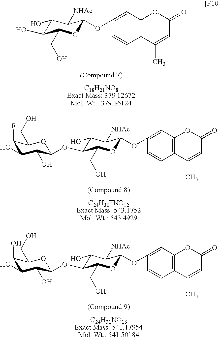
C1=CC2=C(C=C1OC1OC(CO)C(O)C(O)C1[NHAc])OC(=O)C=C2C.C1=CC2=C(C=C1OC1OC(CO)C(OC3C(O)C(O)C(F)C(CO)O3)C(O)C1[NHAc])OC(=O)C=C2C.C1=CC2=C(C=C1OC1OC(CO)C(OC3C(O)C(O)C(O)C(CO)O3)C(O)C1[NHAc])OC(=O)C=C2C
